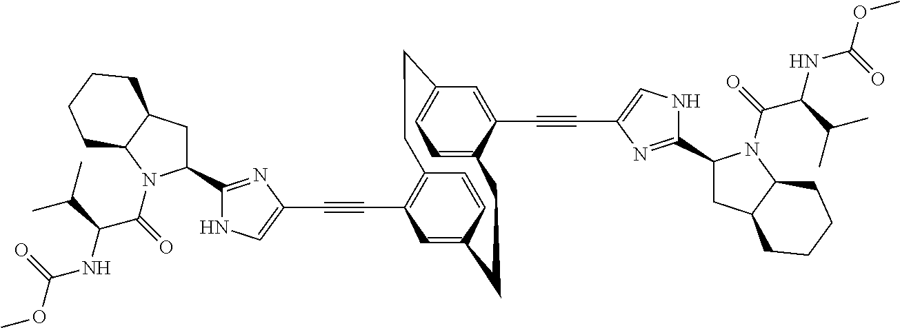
C1(C#CC2=CNC(C3CC4C(N3C(C(NC(OC)=O)C(C)C)=O)CCCC4)=N2)=C2C=CC(=C1)CCC1=CC=C(C=C1C#CC1=CNC(C3CC4C(N3C(C(NC(OC)=O)C(C)C)=O)CCCC4)=N1)CC2
